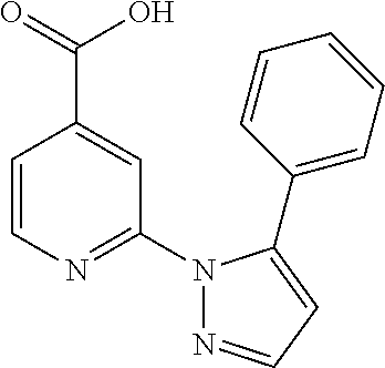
C(C1=CC(N2N=CC=C2C2=CC=CC=C2)=NC=C1)(O)=O
